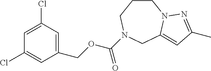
C1CN2C(=CC(C)=N2)CN(C(OCC2=CC(Cl)=CC(Cl)=C2)=O)C1
